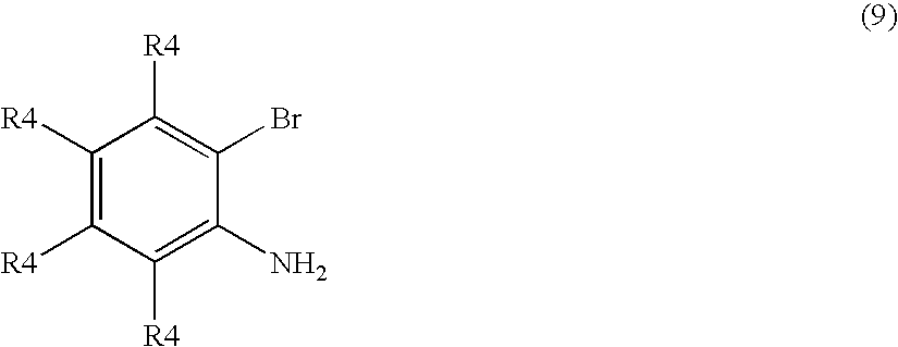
C1([R4])=C([R4])C([R4])=C(N)C(Br)=C1[R4]
